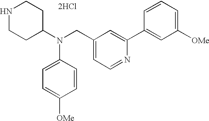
C1=C(N(C2CCNCC2)CC2=CC=NC(C3=CC([OMe])=CC=C3)=C2)C=CC([OMe])=C1.[2HCl]
